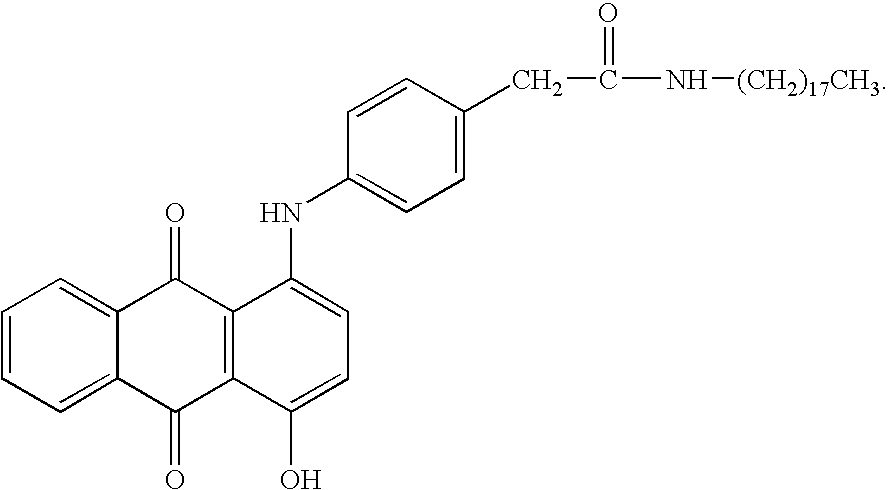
C1=CC=C2C(=C1)C(=O)C1=C(C2=O)C(O)=CC=C1NC1=CC=C(CC(N[(CH2)17CH3])=O)C=C1
